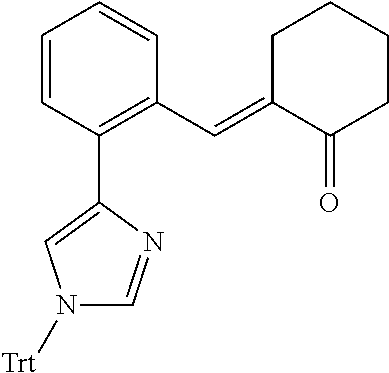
C1=CC(C2=CN([Trt])C=N2)=C(C=C2C(=O)CCCC2)C=C1
